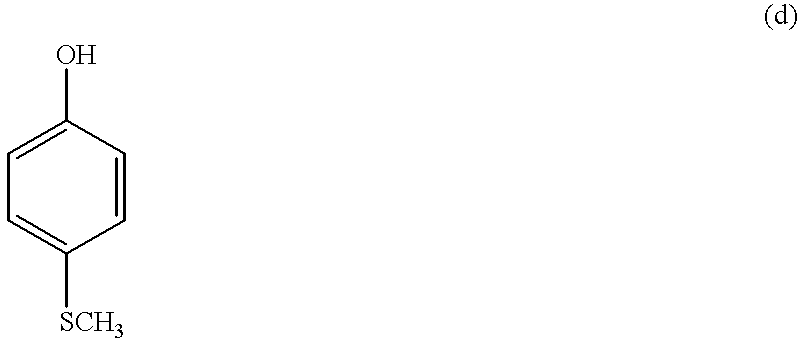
C1=CC(O)=CC=C1[SCH3]
